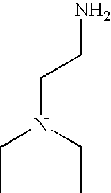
C(C)N(CC)CCN
